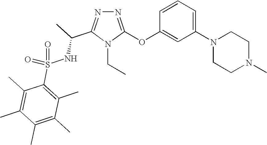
N1=C(OC2=CC(N3CCN(C)CC3)=CC=C2)N(CC)C(C(C)NS(=O)(C2=C(C)C(C)=C(C)C(C)=C2C)=O)=N1
